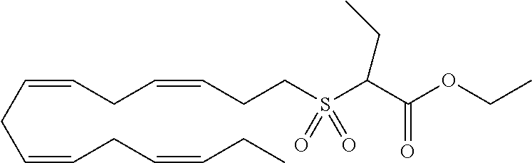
C(=CCC=CCC=CCC)CC=CCCS(C(C(OCC)=O)CC)(=O)=O
